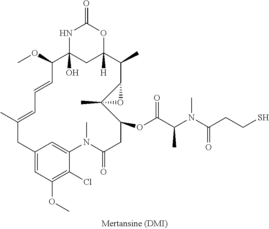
CC1=CC=CC(OC)C2(O)CC([H])(OC(=O)N2)C(C)C2OC2(C)C(OC(C(N(C(CCS)=O)C)C)=O)CC(=O)N(C)C2=CC(=CC(OC)=C2Cl)C1
